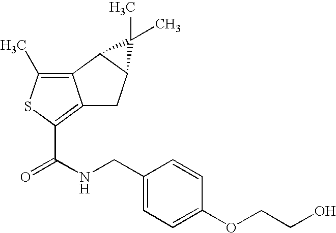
C12=C(C)SC(C(NCC3=CC=C(OCCO)C=C3)=O)=C1CC1C2C1(C)C
